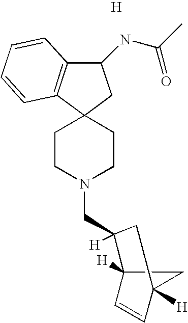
C1CN(CC2([H])C3([H])C=CC([H])(C3)C2)CCC12CC(NC(=O)C)C1=C2C=CC=C1.[H]
